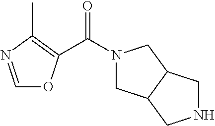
C(N1CC2C(C1)CNC2)(=O)C1=C(C)N=CO1
